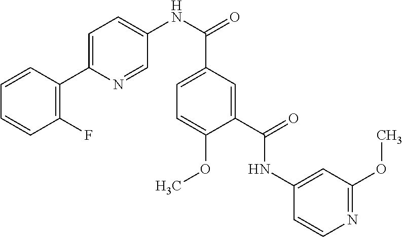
C1=CC=CC(F)=C1C1=CC=C(NC(C2=CC=C(OC)C(C(=O)NC3=CC(OC)=NC=C3)=C2)=O)C=N1
